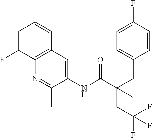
C1=C(F)C2=C(C=C1)C=C(NC(C(CC1=CC=C(F)C=C1)(CC(F)(F)F)C)=O)C(C)=N2
